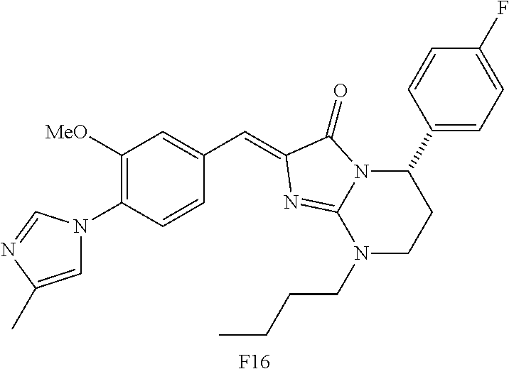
C1=C(C)N=CN1C1=C([MeO])C=C(C=C2C(=O)N3C(C4=CC=C(F)C=C4)CCN(CCCC)C3=N2)C=C1.[F16]
